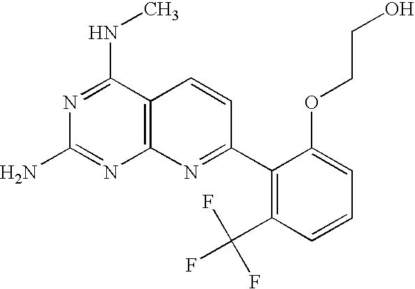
C12=C(C(NC)=NC(N)=N1)C=CC(C1=C(C(F)(F)F)C=CC=C1OCCO)=N2
